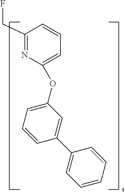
C1(CF)=NC(OC2=CC=CC(C3=CC=CC=C3)=C2)=CC=C1
